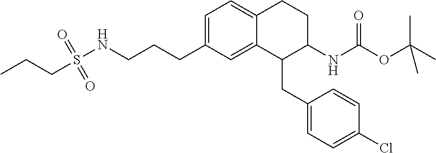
C(C1=CC=C2C(=C1)C(CC1=CC=C(Cl)C=C1)C(NC(OC(C)(C)C)=O)CC2)CCNS(CCC)(=O)=O
